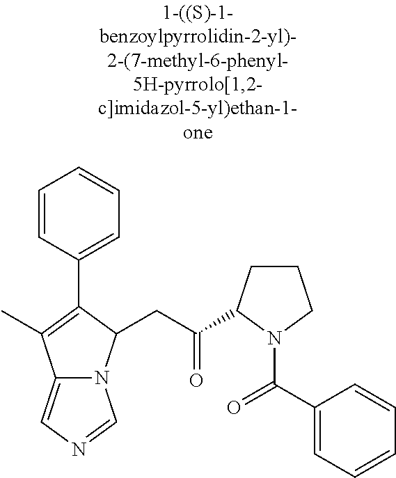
C12=CN=CN1C(CC(C1CCCN1C(C1=CC=CC=C1)=O)=O)C(C1=CC=CC=C1)=C2C
